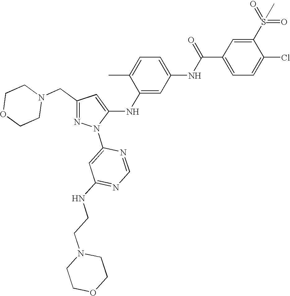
C1(CN2CCOCC2)=NN(C2=CC(NCCN3CCOCC3)=NC=N2)C(NC2=CC(NC(C3=CC=C(Cl)C(S(=O)(=O)C)=C3)=O)=CC=C2C)=C1
